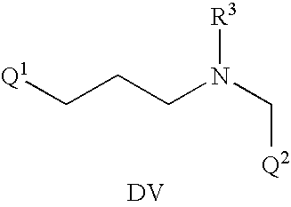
[Q1]CCCN(C[Q2])[R3].[DV]
